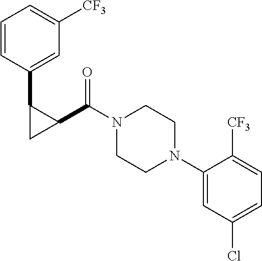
N1(C(C2C(C3=CC([CF3])=CC=C3)C2)=O)CCN(C2=CC(Cl)=CC=C2[CF3])CC1
